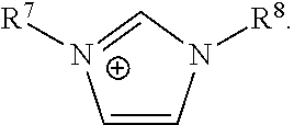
C1=CN([R8])C=[N+]1[R7]
